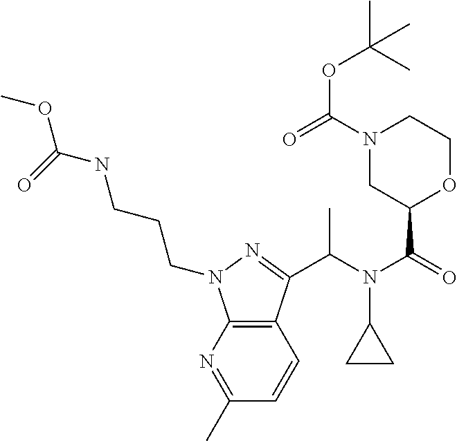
C12=C(C(C(N(C(=O)C3OCCN(C(=O)OC(C)(C)C)C3)C3CC3)C)=NN1CCCNC(OC)=O)C=CC(C)=N2
